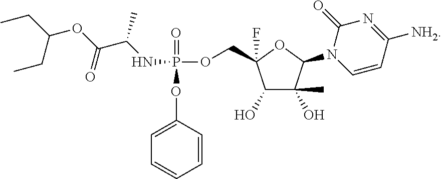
P(=O)(OC1=CC=CC=C1)(OCC1(F)C(O)C(O)(C)C(N2C=CC([NH2])=NC2=O)O1)NC(C(OC(CC)CC)=O)C
